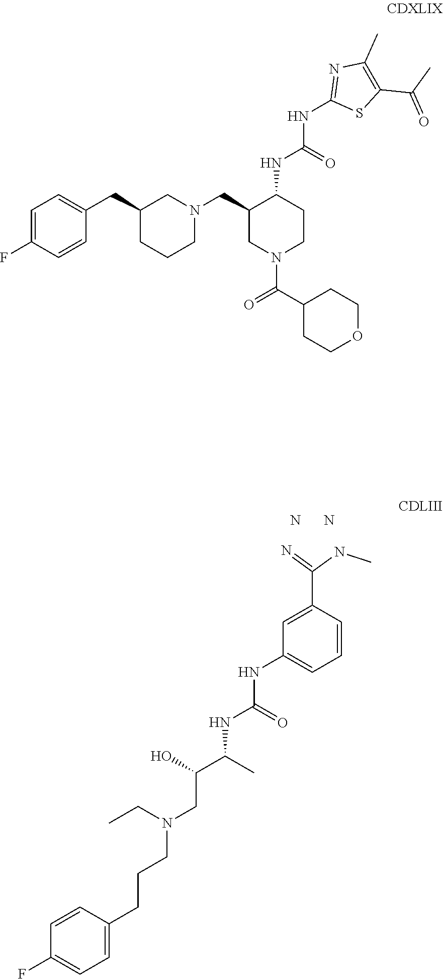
C1=C(CCCN(CC(C(C)NC(=O)NC2=CC=CC(C(NC)=N)=C2)O)CC)C=CC(F)=C1.N.N.C1=C(F)C=CC(CC2CCCN(CC3CN(C(C4CCOCC4)=O)CCC3NC(=O)NC3=NC(C)=C(C(=O)C)S3)C2)=C1
